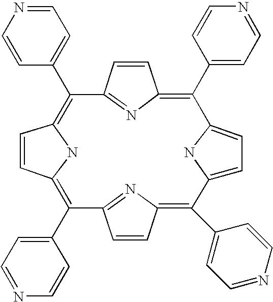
C12=NC(=C(C3=CC=NC=C3)C3=CC=C(N3)C(C3=CC=NC=C3)=C3C=CC(=N3)C(C3=CC=NC=C3)=C3C=CC(=C1C1=CC=NC=C1)N3)C=C2
